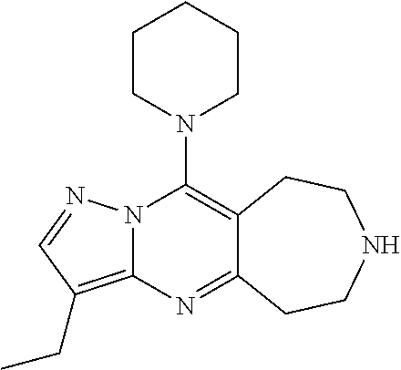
N12C(=C(CC)C=N1)N=C1C(=C2N2CCCCC2)CCNCC1
